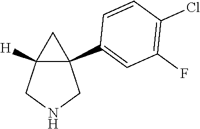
C12([H])C(C3=CC(F)=C(Cl)C=C3)(CNC1)C2
